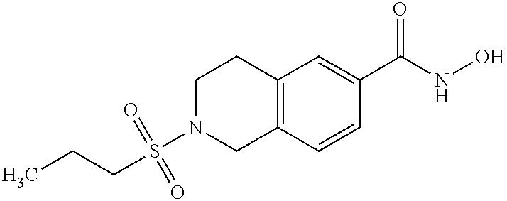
S(N1CC2=C(CC1)C=C(C(NO)=O)C=C2)(CCC)(=O)=O
